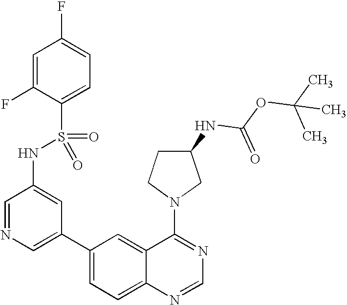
C1=NC=C(C2=CC=C3C(=C2)C(N2CC(NC(OC(C)(C)C)=O)CC2)=NC=N3)C=C1NS(C1=CC=C(F)C=C1F)(=O)=O
